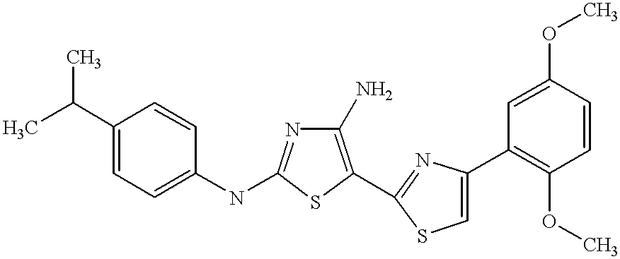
C1(N)=C(C2=NC(C3=C(OC)C=CC(OC)=C3)=CS2)SC(NC2=CC=C(C(C)C)C=C2)=N1
